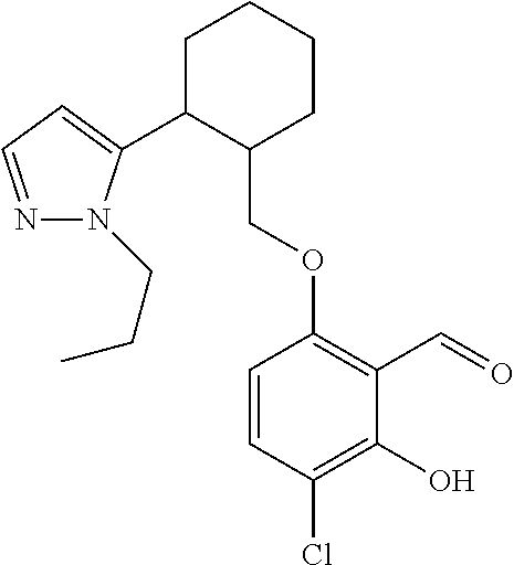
C1C(C2=CC=NN2CCC)C(COC2=C(C=O)C(O)=C(Cl)C=C2)CCC1
